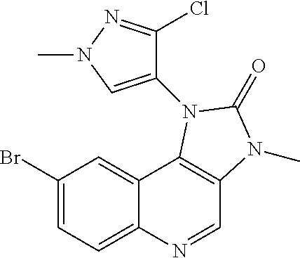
C1(Br)=CC=C2C(=C1)C1=C(C=N2)N(C)C(=O)N1C1=CN(C)N=C1Cl
